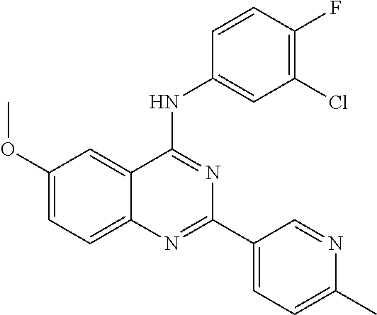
C1(OC)=CC=C2C(=C1)C(NC1=CC(Cl)=C(F)C=C1)=NC(C1=CC=C(C)N=C1)=N2
